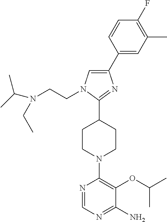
C1(C2=CC(C)=C(F)C=C2)=CN(CCN(CC)C(C)C)C(C2CCN(C3=C(OC(C)C)C(N)=NC=N3)CC2)=N1
